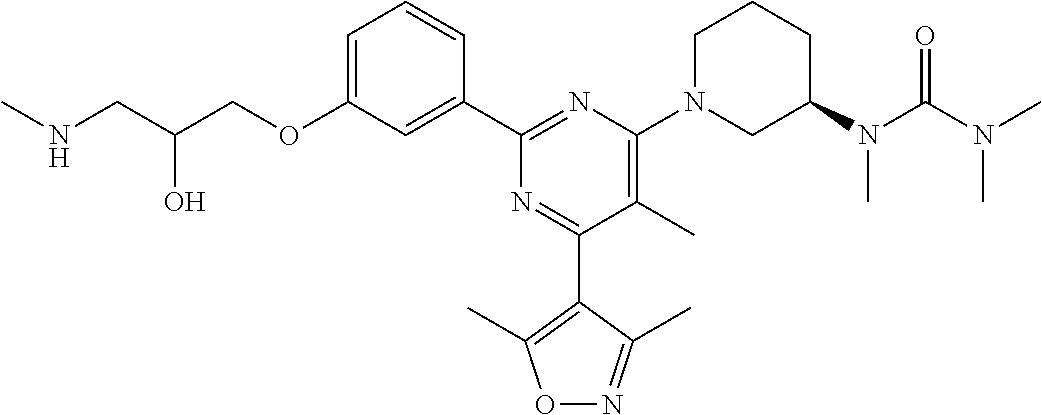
C1=C(OCC(CNC)O)C=C(C2=NC(N3CC(N(C(N(C)C)=O)C)CCC3)=C(C)C(C3=C(C)ON=C3C)=N2)C=C1
